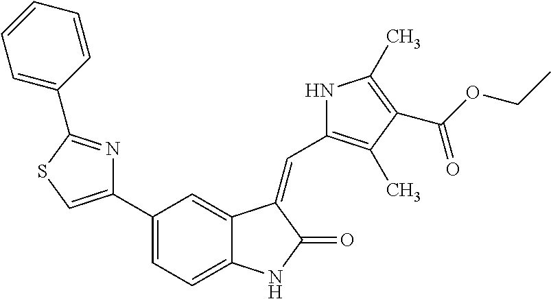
C1(C2=CSC(C3=CC=CC=C3)=N2)=CC=C2C(=C1)C(=CC1=C(C)C(C(OCC)=O)=C(C)N1)C(=O)N2
